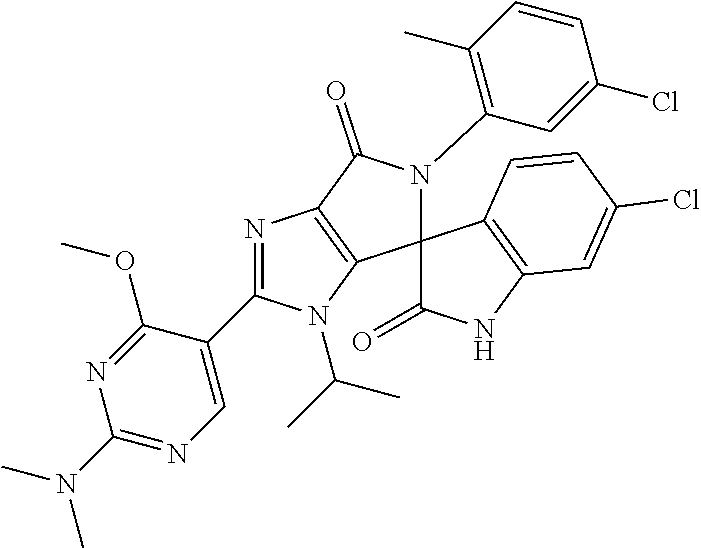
C1=C(C2=NC3=C(N2C(C)C)C2(N(C4=C(C)C=CC(Cl)=C4)C3=O)C(=O)NC3=C2C=CC(Cl)=C3)C(OC)=NC(N(C)C)=N1
